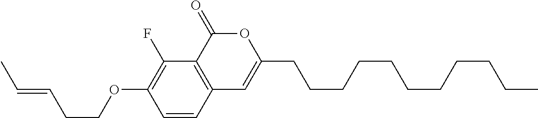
C1=CC2=C(C(F)=C1OCCC=CC)C(=O)OC(CCCCCCCCCCC)=C2
